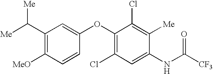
[Me]C(C1=C([MeO])C=CC(OC2=C(Cl)C=C(NC(=O)[CF3])C([Me])=C2Cl)=C1)[Me]
